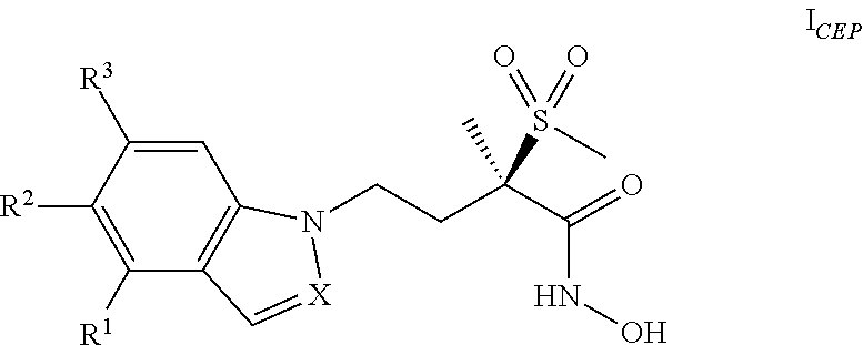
C1=C([R3])C([R2])=C([R1])C2=C1N(CCC(C(=O)NO)(C)S(C)(=O)=O)[X]=C2
